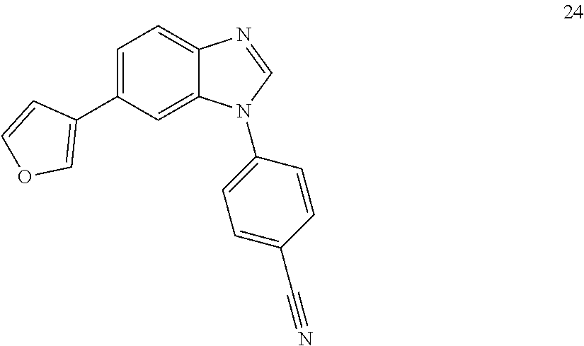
C1(C2=COC=C2)=CC=C2C(=C1)N(C1=CC=C(C#N)C=C1)C=N2
